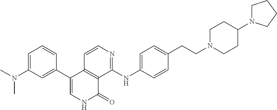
C1=CC2=C(C(NC3=CC=C(CCN4CCC(N5CCCC5)CC4)C=C3)=N1)C(=O)NC=C2C1=CC(N(C)C)=CC=C1
